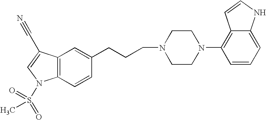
C12=C(C=CC(CCCN3CCN(C4=C5C(=CC=C4)NC=C5)CC3)=C1)N(S(C)(=O)=O)C=C2C#N
